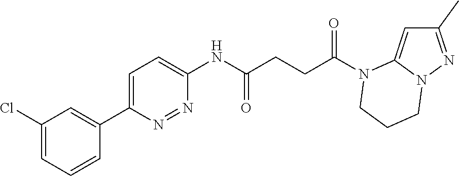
C1(C)=NN2C(=C1)N(C(CCC(NC1=CC=C(C3=CC(Cl)=CC=C3)N=N1)=O)=O)CCC2
